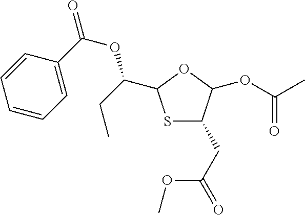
S1C(CC(=O)OC)C(OC(C)=O)OC1C(OC(=O)C1=CC=CC=C1)CC
